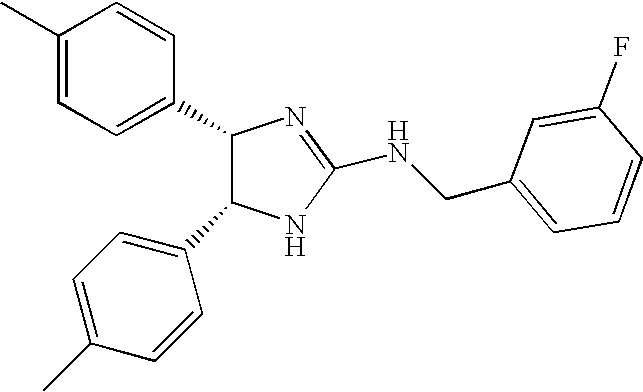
C1(C)=CC=C(C2C(C3=CC=C(C)C=C3)NC(NCC3=CC=CC(F)=C3)=N2)C=C1
